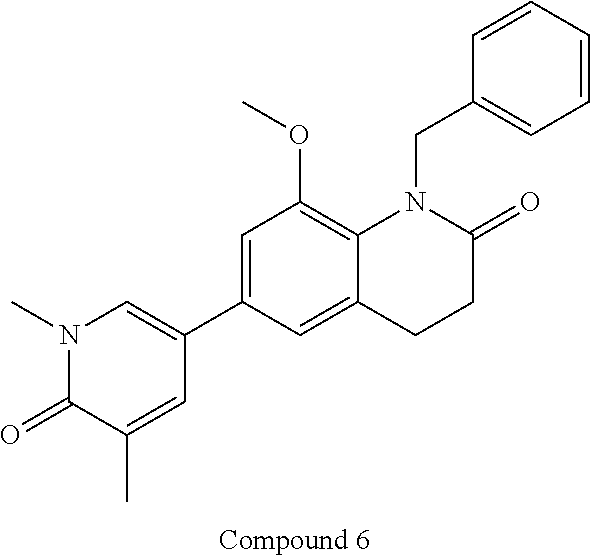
N1(C)C(=O)C(C)=CC(C2=CC(OC)=C3C(=C2)CCC(=O)N3CC2=CC=CC=C2)=C1
